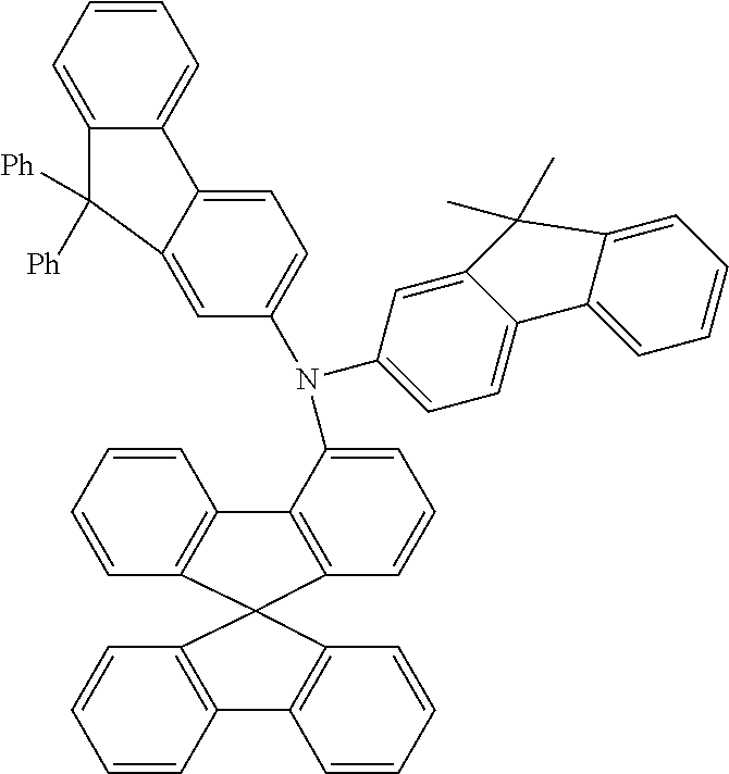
C1=CC2=C(C=C1)C1(C3=C2C=CC=C3)C2=C(C=CC=C2)C2=C1C=CC=C2N(C1=CC=C2C(=C1)C([Ph])([Ph])C1=CC=CC=C21)C1=CC=C2C(=C1)C(C)(C)C1=CC=CC=C21
